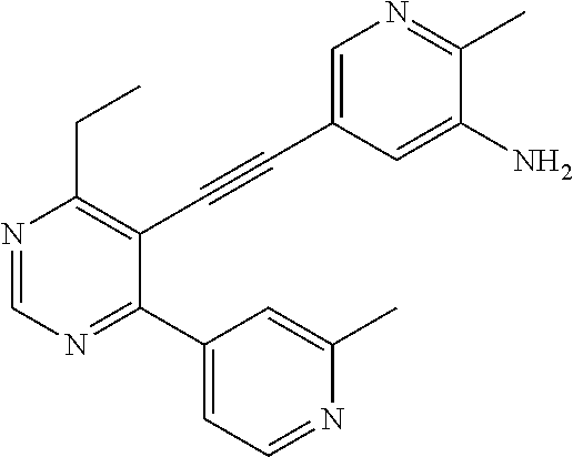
C1=C(C#CC2=C(CC)N=CN=C2C2=CC=NC(C)=C2)C=C(N)C(C)=N1
